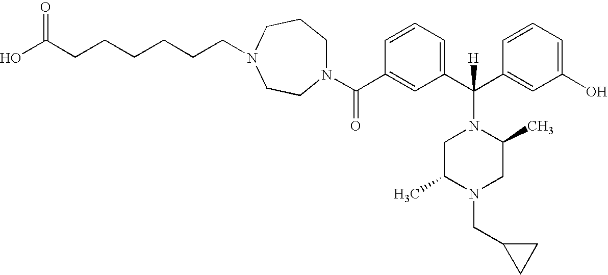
OC(CCCCCCN1CCN(C(C2=CC(C(N3CC(C)N(CC4CC4)CC3C)(C3=CC(O)=CC=C3)[H])=CC=C2)=O)CCC1)=O
